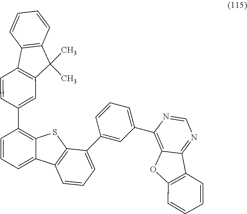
C12=C(C=CC=C1)C(C)(C)C1=C2C=CC(C2=C3C(=CC=C2)C2=C(S3)C(C3=CC(C4=C5C(=NC=N4)C4=C(O5)C=CC=C4)=CC=C3)=CC=C2)=C1
